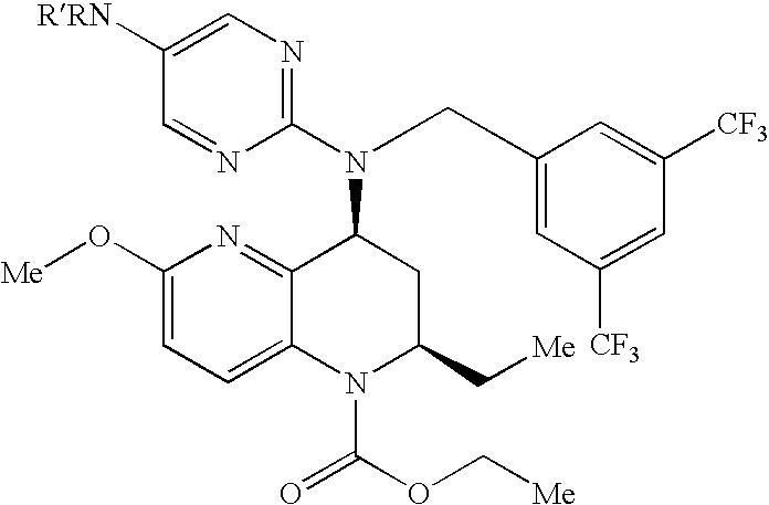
[RRN]C1=CN=C(N(C2C3=NC(O[Me])=CC=C3N(C(OC[Me])=O)C(C[Me])C2)CC2=CC([CF3])=CC([CF3])=C2)N=C1
